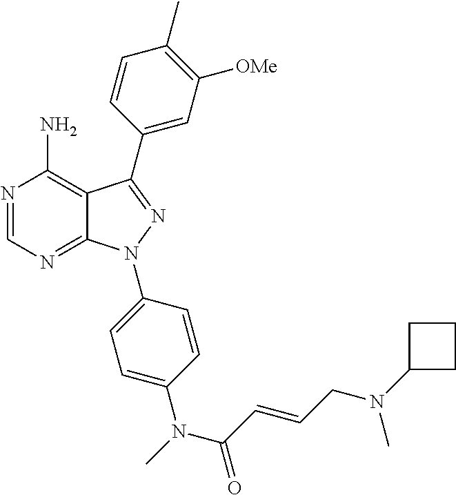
N1=CN=C2C(=C1N)C(C1=CC([OMe])=C(C)C=C1)=NN2C1=CC=C(N(C)C(C=CCN(C2CCC2)C)=O)C=C1
